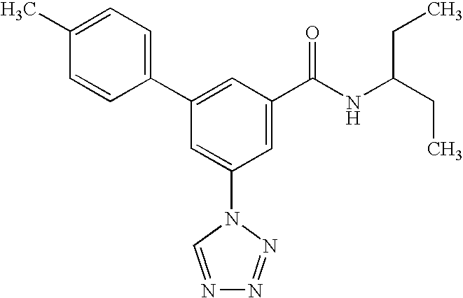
C1(C2=CC(C(NC(CC)CC)=O)=CC(N3C=NN=N3)=C2)=CC=C(C)C=C1
